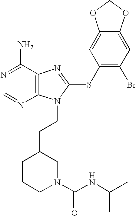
N1=C(N)C2=C(N=C1)N(CCC1CCCN(C(NC(C)C)=O)C1)C(SC1=C(Br)C=C3C(=C1)OCO3)=N2
